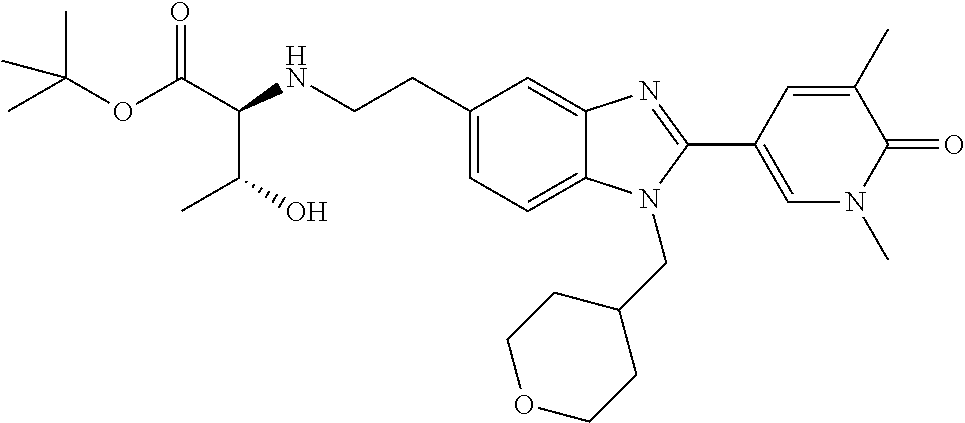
C1(CCNC(C(=O)OC(C)(C)C)C(O)C)=CC=C2C(=C1)N=C(C1=CN(C)C(=O)C(C)=C1)N2CC1CCOCC1
